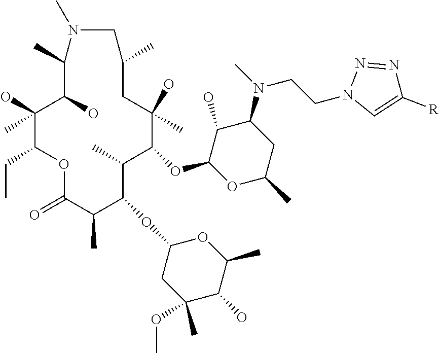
C1(O)(C)C(O)C(C)N(C)CC(C)CC(O)(C)C(OC2OC(C)CC(N(C)CCN3C=C([R])N=N3)C2O)C(C)C(OC2CC(C)(OC)C(O)C(C)O2)C(C)C(=O)OC1CC
